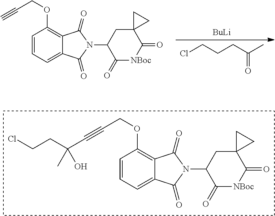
C1=CC=C2C(=C1OCC#CC(CCCl)(O)C)C(=O)N(C1C(=O)[NBoc]C(=O)C3(C1)CC3)C2=O.[BuLi].ClCCCC(C)=O.C1=CC=C2C(=C1OCC#C)C(=O)N(C1C(=O)[NBoc]C(=O)C3(C1)CC3)C2=O
